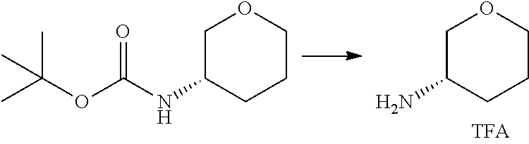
O=C(NC1CCCOC1)OC(C)(C)C.NC1CCCOC1
